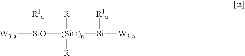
[W3-a][SiO]([(SiO)n]([Si]([W3-a])[R1a])([R])[R])[R1a]
